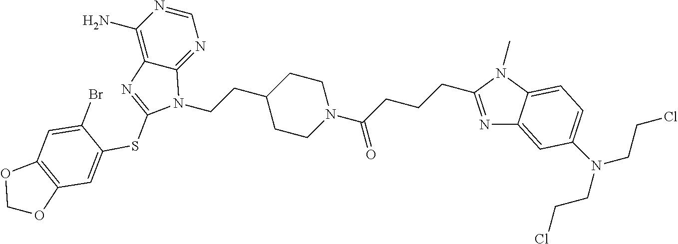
C1=NC(N)=C2C(=N1)N(CCC1CCN(C(CCCC3=NC4=CC(N(CCCl)CCCl)=CC=C4N3C)=O)CC1)C(SC1=CC3=C(C=C1Br)OCO3)=N2
